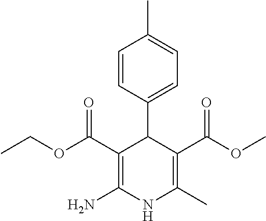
C1=CC(C2C(C(OCC)=O)=C(N)NC(C)=C2C(OC)=O)=CC=C1C
